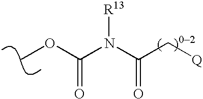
COC(N(C(C[Q])=O)[R13])=O
